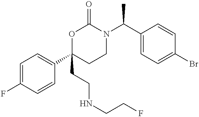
C1=C(F)C=CC(C2(CCNCCF)CCN(C(C3=CC=C(Br)C=C3)C)C(=O)O2)=C1
